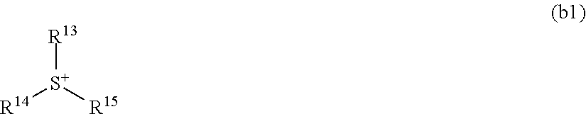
[R13][S+]([R14])[R15]
